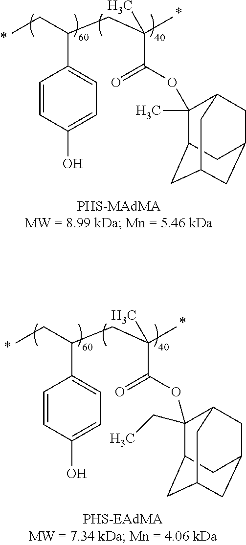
CCC(CC(C)(C(=O)OC1(C)C2CC3CC(CC1C3)C2)C)C1=CC=C(O)C=C1.CCC(CC(C)(C(=O)OC1(CC)C2CC3CC(CC1C3)C2)C)C1=CC=C(O)C=C1
